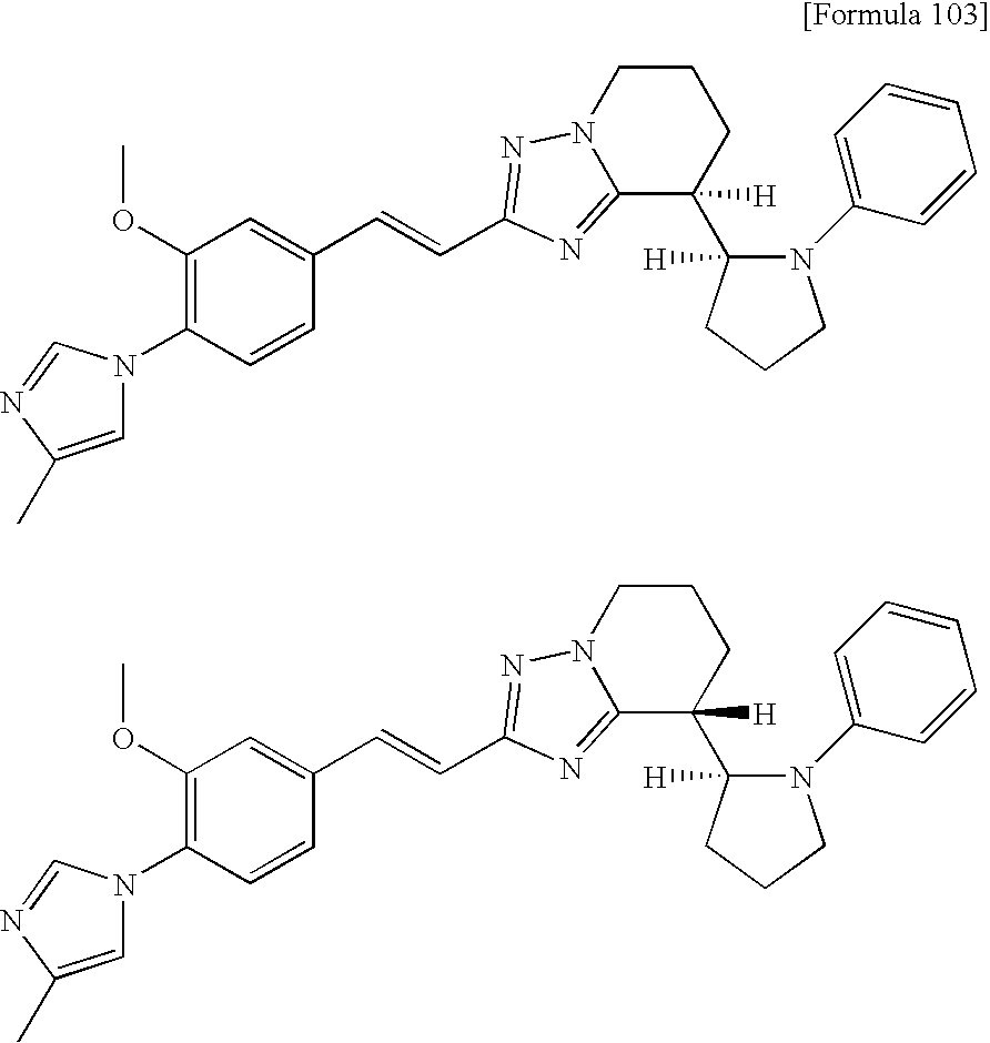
C1=C(C)N=CN1C1=C(OC)C=C(C=CC2=NN3CCCC(C4([H])N(C5=CC=CC=C5)CCC4)([H])C3=N2)C=C1.C1=C(C)N=CN1C1=C(OC)C=C(C=CC2=NN3CCCC(C4([H])N(C5=CC=CC=C5)CCC4)([H])C3=N2)C=C1
